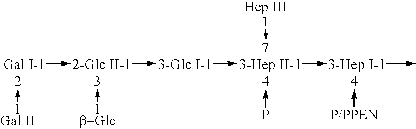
[Gal I-1]->[2-Glc II-1]->[3-Glc I-1]->[3-Hep II-1]->[3-Hep I-1]->C.[Hep III1]->[7].[1Gal II]->[2].[1b-Glc]->[3].P->[4].[P/PPEN]->[4]
